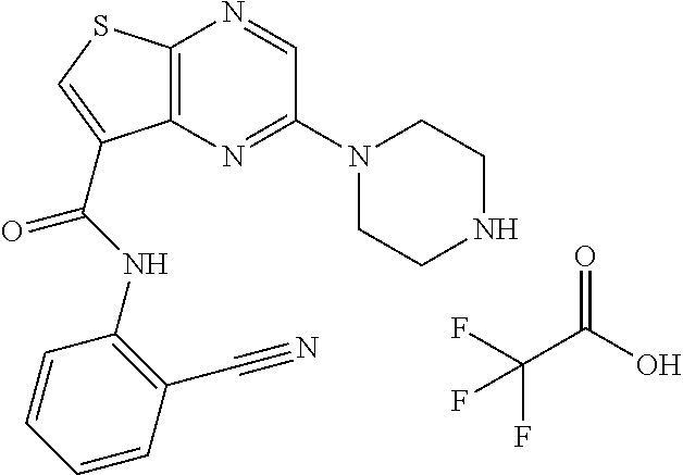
C12=C(N=C(N3CCNCC3)C=N1)C(C(NC1=C(C#N)C=CC=C1)=O)=CS2.O=C(O)C(F)(F)F
